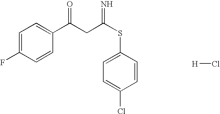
C1=C(F)C=CC(C(CC(SC2=CC=C(Cl)C=C2)=N)=O)=C1.[H]Cl
